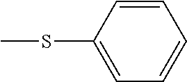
CSC1=CC=CC=C1
